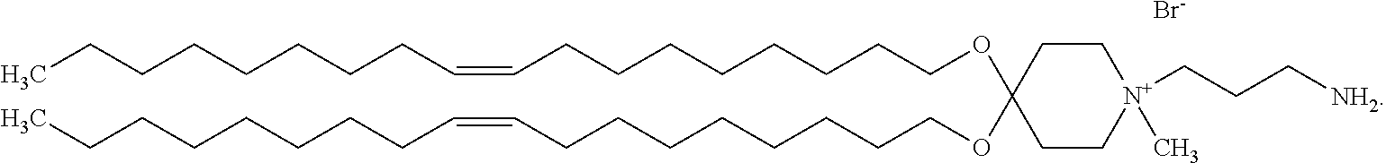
C1(OCCCCCCCCC=CCCCCCCCC)(OCCCCCCCCC=CCCCCCCCC)CC[N+](C)(CCC[NH2])CC1.[Br-]
